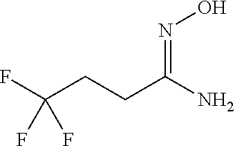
FC(CCC(N)=NO)(F)F
